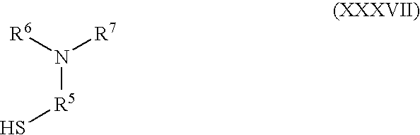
N([R5]S)([R6])[R7]
